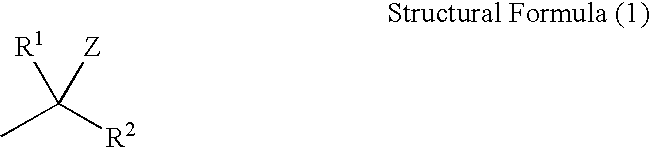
[R2]C(C)([R1])[Z]
